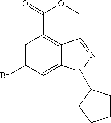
C1=C(Br)C=C2C(=C1C(=O)OC)C=NN2C1CCCC1
